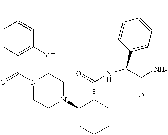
C(N1CCN(C2CCCCC2C(=O)NC(C2=CC=CC=C2)C(N)=O)CC1)(=O)C1=C([CF3])C=C(F)C=C1
